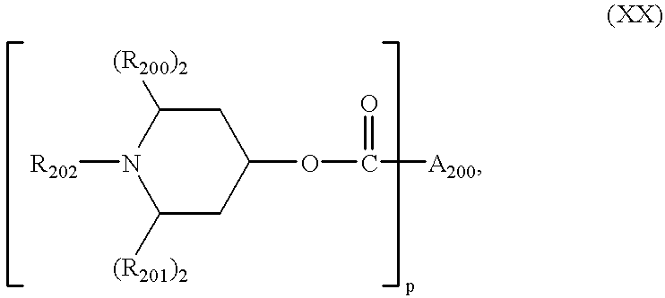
C1C([(R200)2])N([R202])C([(R201)2])CC1OC([A200])=O
